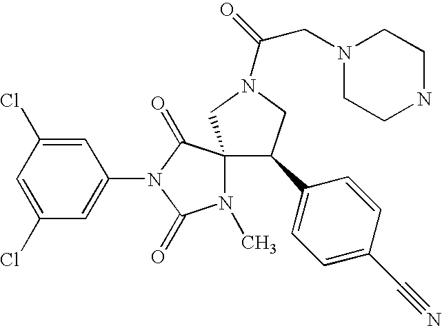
C1=C(Cl)C=C(N2C(=O)C3(N(C)C2=O)C(C2=CC=C(C#N)C=C2)CN(C(CN2CCNCC2)=O)C3)C=C1Cl
